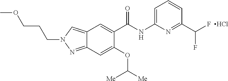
Cl.C(C1=NC(NC(C2=CC3=CN(CCCOC)N=C3C=C2OC([Me])[Me])=O)=CC=C1)(F)F
